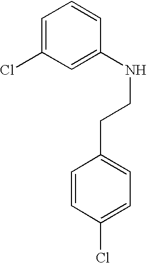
C1=C(Cl)C=C(NCCC2=CC=C(Cl)C=C2)C=C1
